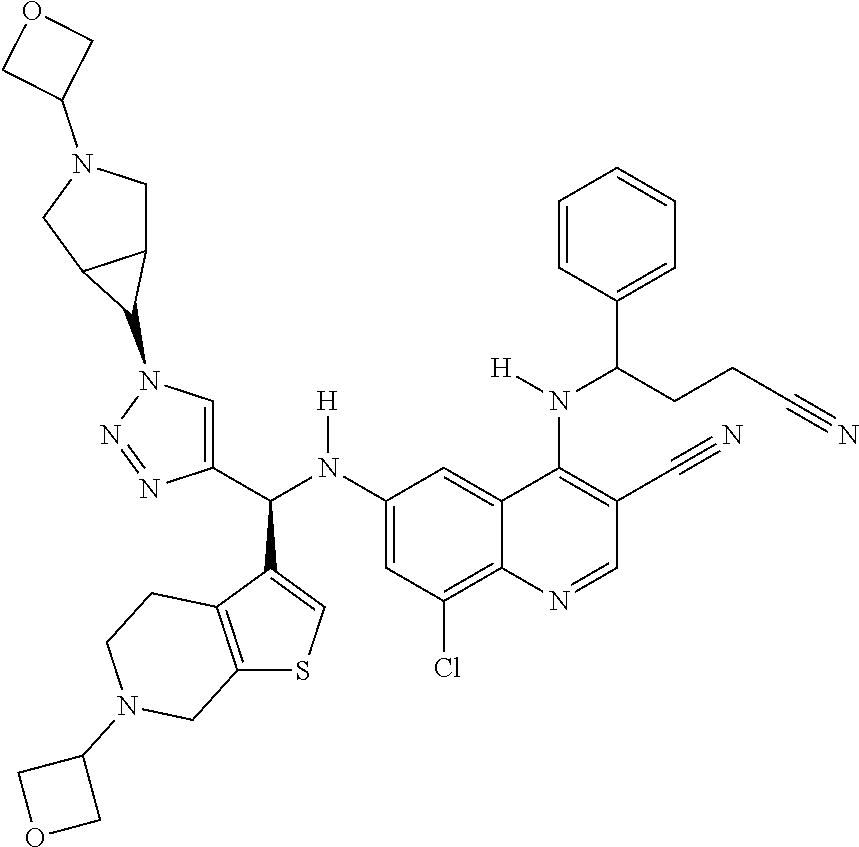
C1(N(C(C2=CN(C3C4CN(C5COC5)CC43)N=N2)C2=CSC3=C2CCN(C2COC2)C3)[H])=CC(Cl)=C2C(=C1)C(N(C(C1=CC=CC=C1)CCC#N)[H])=C(C#N)C=N2
